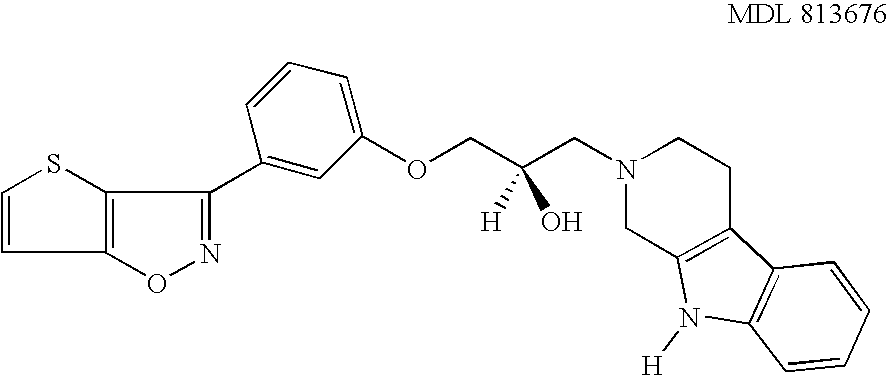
C1=CC2=C(S1)C(C1=CC(OCC(CN3CC4=C(CC3)C3=C(C=CC=C3)N4[H])([H])O)=CC=C1)=NO2
